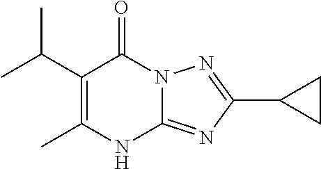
CC1=C(C(C)C)C(=O)N2C(=NC(C3CC3)=N2)N1
